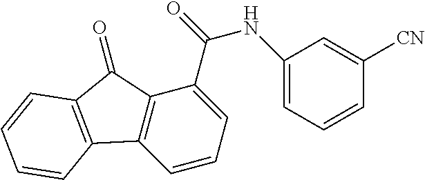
C1=CC=C(C(NC2=CC=CC([CN])=C2)=O)C2=C1C1=C(C2=O)C=CC=C1
